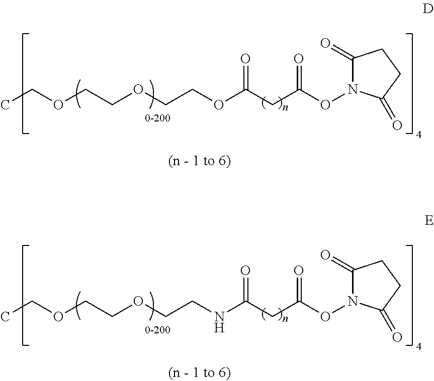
CCOCCOCCOC(CC(ON1C(=O)CCC1=O)=O)=O.CCOCCOCCNC(CC(ON1C(=O)CCC1=O)=O)=O
